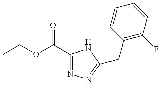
CCOC(C1=NN=C(CC2=C(F)C=CC=C2)N1)=O
